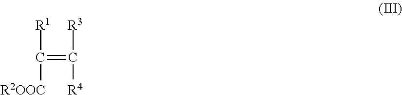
[R1]C(=C([R3])[R4])[R2OOC]
